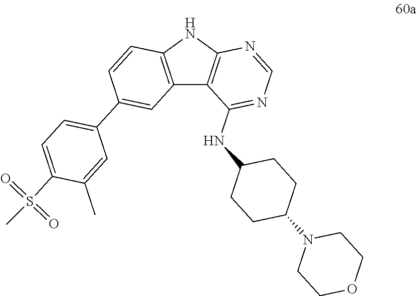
C12=C(NC3=C1C(NC1CCC(N4CCOCC4)CC1)=NC=N3)C=CC(C1=CC=C(S(C)(=O)=O)C(C)=C1)=C2
